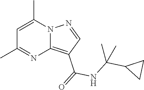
C1=C(C)N2C(=C(C(=O)NC(C3CC3)(C)C)C=N2)N=C1C
